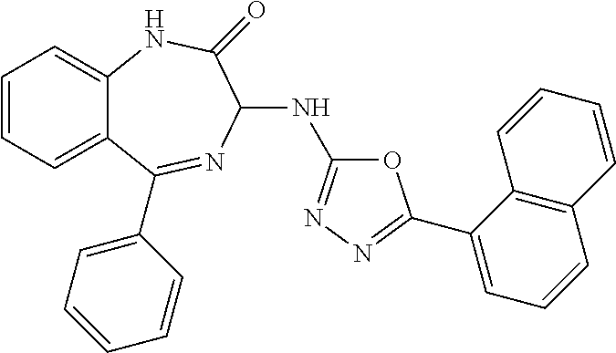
C1=CC=C2C(=C1)NC(=O)C(NC1=NN=C(C3=CC=CC4=C3C=CC=C4)O1)N=C2C1=CC=CC=C1
